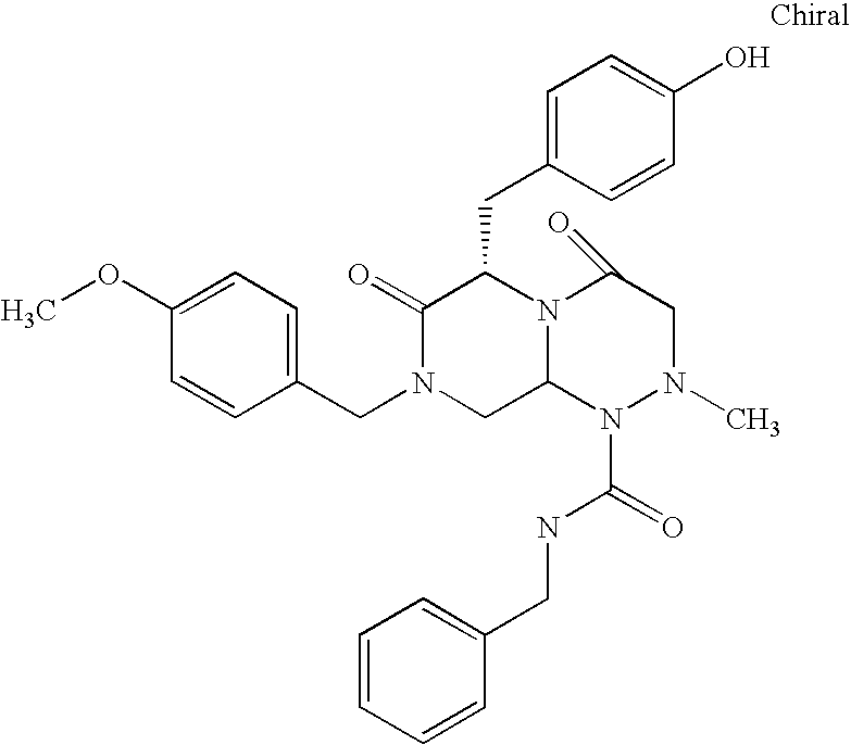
C1=C(OC)C=CC(CN2CC3N(C(CC4=CC=C(O)C=C4)C2=O)C(=O)CN(C)N3C(=O)NCC2=CC=CC=C2)=C1
